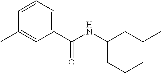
C1=C(C(NC(CCC)CCC)=O)C=C(C)C=C1
